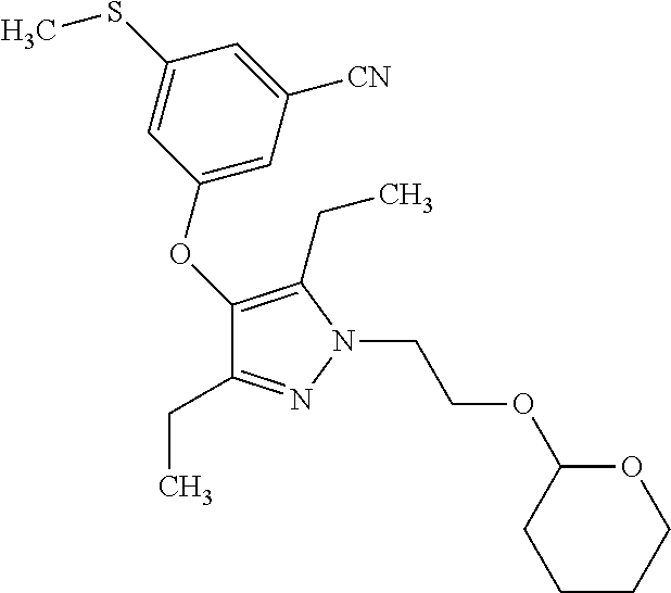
C1(OC2=CC([CN])=CC(SC)=C2)=C(CC)N(CCOC2CCCCO2)N=C1CC
